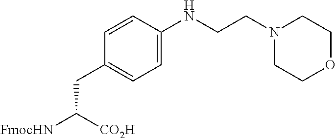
C1(CC([FmocHN])[CO2H])=CC=C(NCCN2CCOCC2)C=C1
